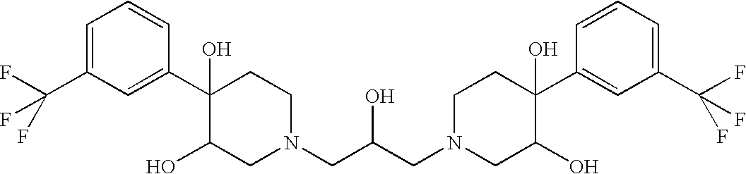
C1=C(C(F)(F)F)C=C(C2(O)C(O)CN(CC(CN3CC(O)C(C4=CC(C(F)(F)F)=CC=C4)(O)CC3)O)CC2)C=C1
